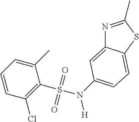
C1=CC=C(C)C(S(=O)(=O)N([H])C2=CC=C3C(=C2)N=C(C)S3)=C1Cl
